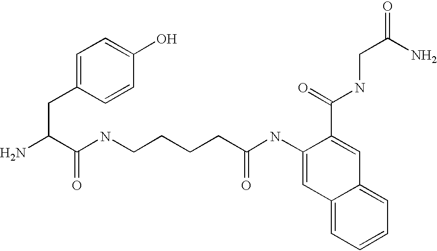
NC(C(NCCCCC(NC1=CC2=CC=CC=C2C=C1C(=O)NCC(=O)N)=O)=O)CC1=CC=C(O)C=C1
